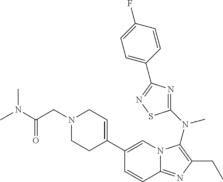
C1(C2=CCN(CC(N(C)C)=O)CC2)=CN2C(=NC(CC)=C2N(C2=NC(C3=CC=C(F)C=C3)=NS2)C)C=C1
